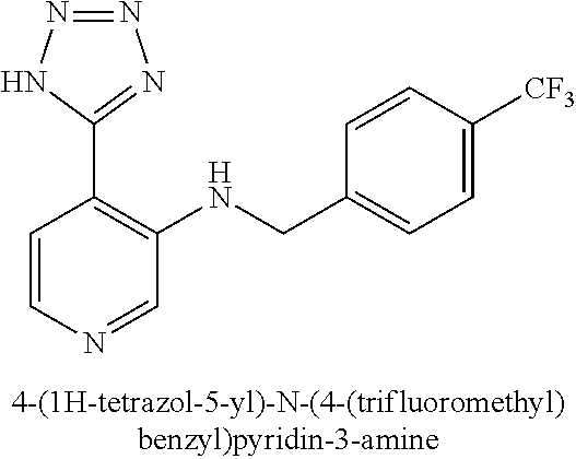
C1=CN=CC(NCC2=CC=C([CF3])C=C2)=C1C1=NN=NN1
